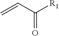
C(=O)(C=C)[R1]
